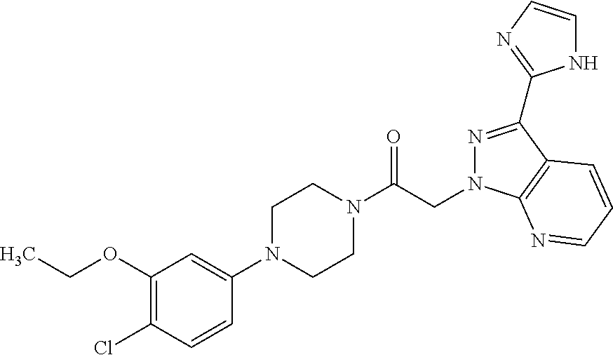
CCOC1=C(Cl)C=CC(N2CCN(C(CN3N=C(C4=NC=CN4)C4=C3N=CC=C4)=O)CC2)=C1
